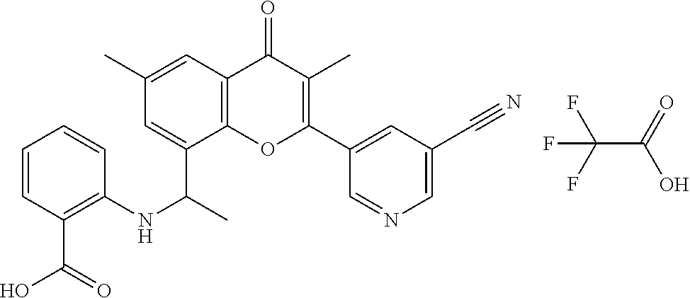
FC(F)(F)C(=O)O.C12=C(C=C(C)C=C1C(C)NC1=C(C(O)=O)C=CC=C1)C(=O)C(C)=C(C1=CC(C#N)=CN=C1)O2
